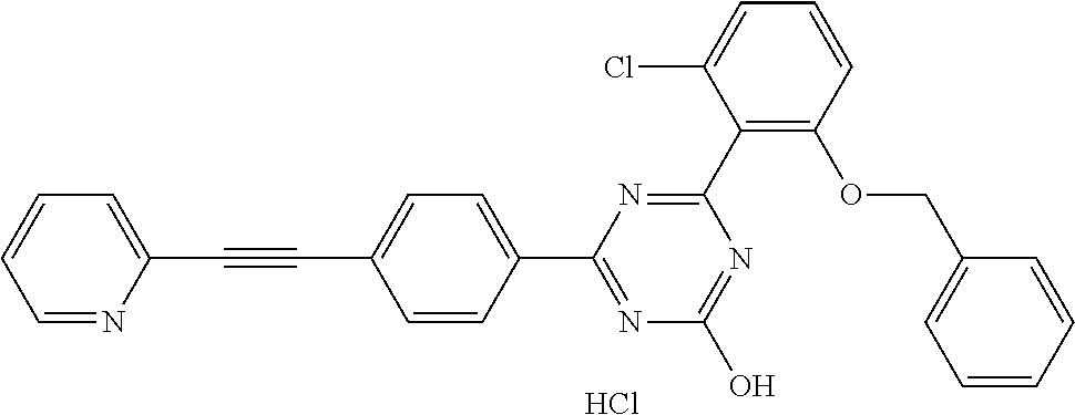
N1=C(O)N=C(C2=CC=C(C#CC3=CC=CC=N3)C=C2)N=C1C1=C(OCC2=CC=CC=C2)C=CC=C1Cl.Cl
